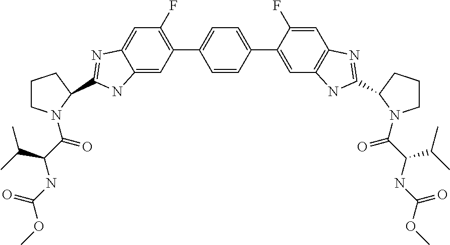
C1=CC(C2=CC3=C(C=C2F)N=C(C2CCCN2C(C(NC(OC)=O)C(C)C)=O)N3)=CC=C1C1=C(F)C=C2C(=C1)NC(C1N(C(C(C(C)C)NC(OC)=O)=O)CCC1)=N2
